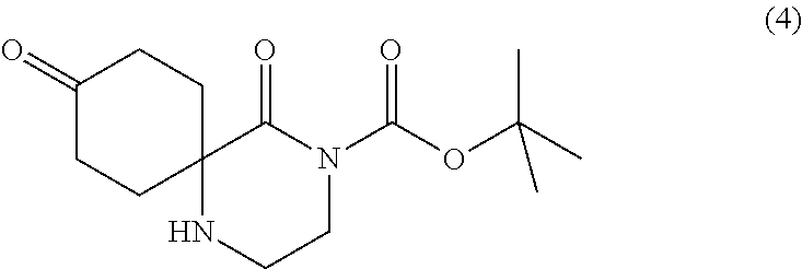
C1(=O)CCC2(CC1)NCCN(C(OC(C)(C)C)=O)C2=O
